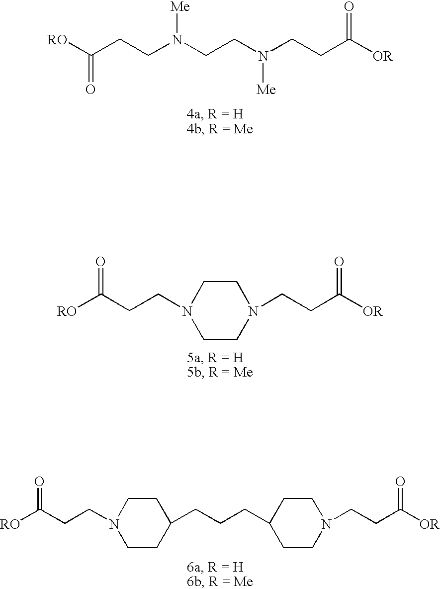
[RO]C(CCN(CCN(CCC([OR])=O)[Me])[Me])=O.[RO]C(CCN1CCN(CCC([OR])=O)CC1)=O.[RO]C(CCN1CCC(CCCC2CCN(CCC([OR])=O)CC2)CC1)=O
